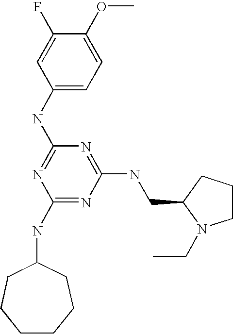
C1(NC2=NC(NC3CCCCCC3)=NC(NCC3N(CC)CCC3)=N2)=CC=C(OC)C(F)=C1
